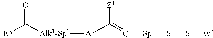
OC([Alk1-Sp1][Ar]C(=[Q][Sp]SS[W])[Z1])=O
